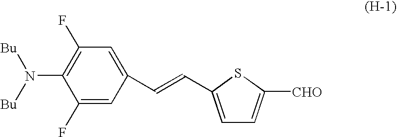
C1=C(F)C(N([Bu])[Bu])=C(F)C=C1C=CC1=CC=C([CHO])S1
